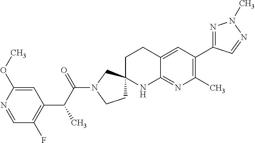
C1=NC(OC)=CC(C(C(N2CCC3(C2)CCC2=CC(C4=NN(C)N=C4)=C(C)N=C2N3)=O)C)=C1F
